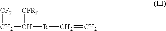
[CF2]1CC([R]C=C)[CFRf]1
